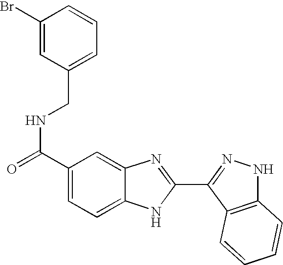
C1(C(=O)NCC2=CC=CC(Br)=C2)=CC=C2C(=C1)N=C(C1=NNC3=C1C=CC=C3)N2
